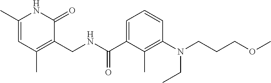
N(C1=C(C)C(C(NCC2=C(C)C=C(C)NC2=O)=O)=CC=C1)(CCCOC)CC
